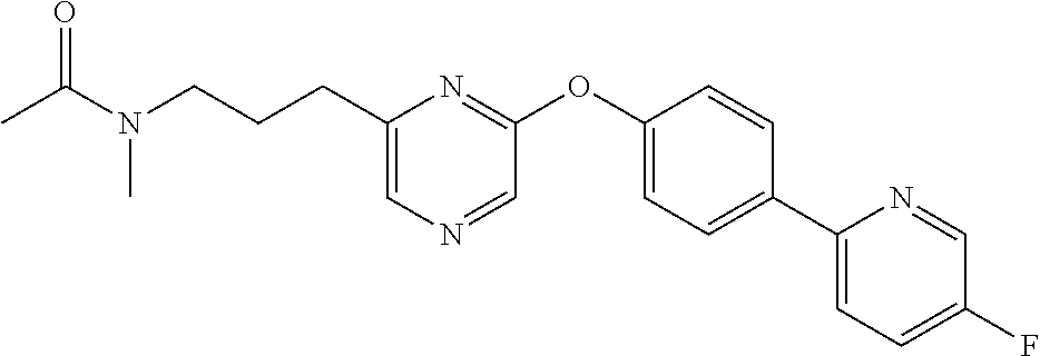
C(C1=CN=CC(OC2=CC=C(C3=CC=C(F)C=N3)C=C2)=N1)CCN(C(=O)C)C
